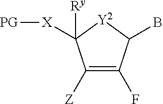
C1([Z])=C(F)C(B)[Y2]C1([X][PG])[Ry]
